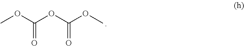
COC(OC(OC)=O)=O
